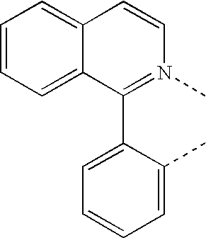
C1=CC=C2C(=C1)C=CN(C)=C2C1=CC=CC=C1C
